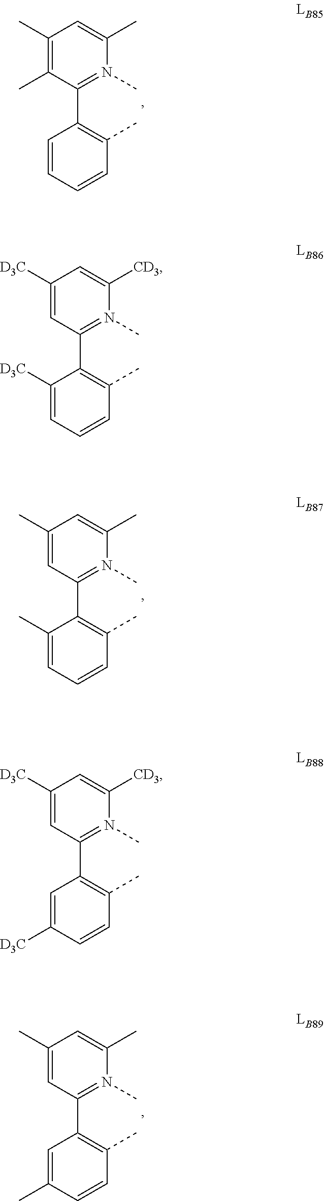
C1(C)=C(C)C(C2=C(C)C=CC=C2)=N(C)C(C)=C1.C1([D3C])=CC(C2=C(C)C=CC=C2[D3C])=N(C)C([CD3])=C1.C1(C)=CC(C2=C(C)C=CC=C2C)=N(C)C(C)=C1.C1([D3C])=CC(C2=C(C)C=CC([D3C])=C2)=N(C)C([CD3])=C1.C1(C)=CC(C2=C(C)C=CC(C)=C2)=N(C)C(C)=C1
